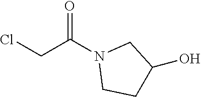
C(Cl)C(N1CCC(O)C1)=O
